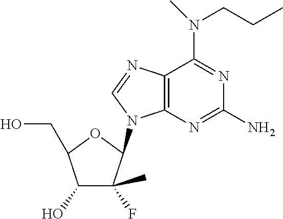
C12=C(N=C(N)N=C1N(C)CCC)N(C1C(F)(C)C(O)C(CO)O1)C=N2
